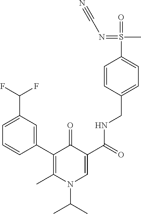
C1(C2=C(C)N(C(C)C)C=C(C(NCC3=CC=C(S(=O)(C)=NC#N)C=C3)=O)C2=O)=CC(C(F)F)=CC=C1
